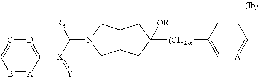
C12C(CN(C([X](:[Y])C3=[D]C=CB=[A]3)[R3])C1)CC([OR])([(CH2)n]C1=C[A]=CC=C1)C2
